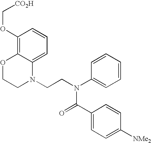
C1=C2C(=C(OC[CO2H])C=C1)OCCN2CCN(C1=CC=CC=C1)C(=O)C1=CC=C([NMe2])C=C1
